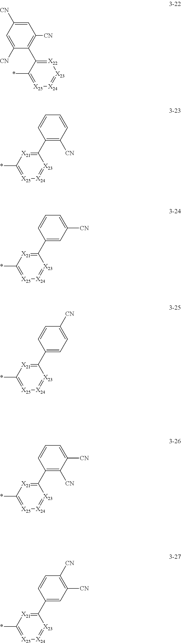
C1([CN])=CC([CN])=CC([CN])=C1C1=[X22][X23]=[X24][X25]=C1*.C1=C(C2=[X21]C(*)=[X25][X24]=[X23]2)C=CC=C1[CN].C1=C(C2=[X21]C(*)=[X25][X24]=[X23]2)C=CC([CN])=C1.C1([CN])=C(C2=[X21]C(*)=[X25][X24]=[X23]2)C=CC=C1[CN].C1=C(C2=[X21]C(*)=[X25][X24]=[X23]2)C=CC([CN])=C1[CN].C1([CN])=C(C2=[X21]C(*)=[X25][X24]=[X23]2)C=CC=C1
